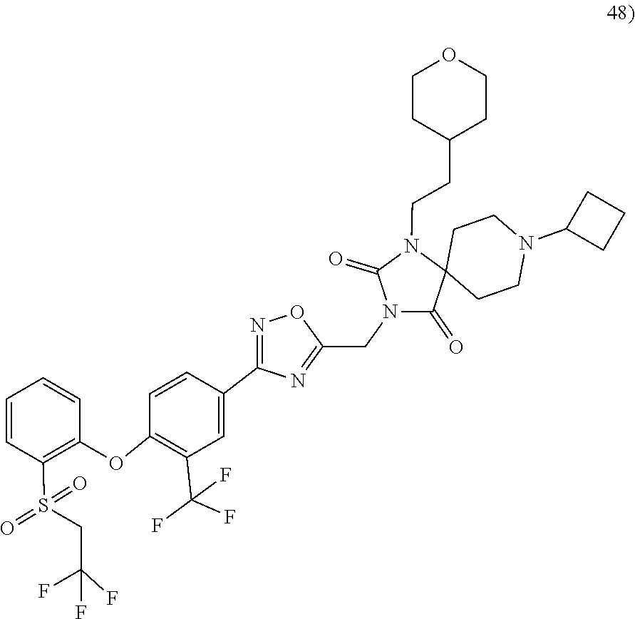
C1(CCN2C3(C(=O)N(CC4=NC(C5=CC(C(F)(F)F)=C(OC6=C(S(=O)(=O)CC(F)(F)F)C=CC=C6)C=C5)=NO4)C2=O)CCN(C2CCC2)CC3)CCOCC1
